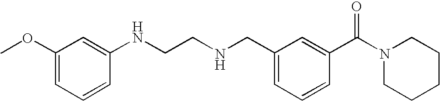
C1(OC)=CC=CC(NCCNCC2=CC=CC(C(N3CCCCC3)=O)=C2)=C1
